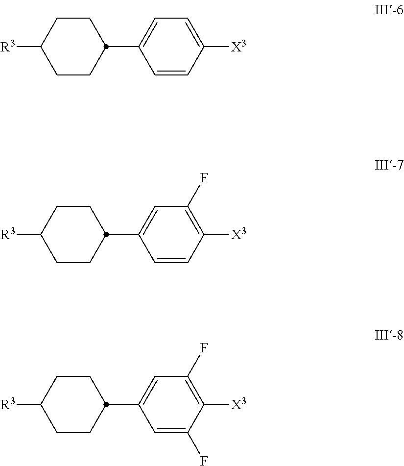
C1CC(C2=CC=C([X3])C=C2)CCC1[R3].C1CC(C2=CC(F)=C([X3])C=C2)CCC1[R3].C1CC(C2=CC(F)=C([X3])C(F)=C2)CCC1[R3]
